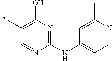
C1(NC2=NC(O)=C(Cl)C=N2)=CC=NC(C)=C1
